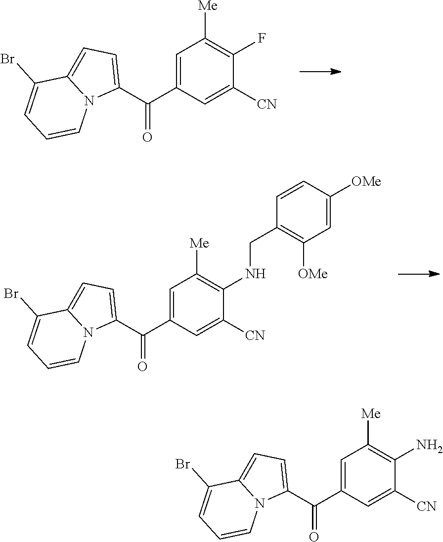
C1=C(C(C2=CC=C3N2C=CC=C3Br)=O)C=C([CN])C(F)=C1[Me].C1=C(C(C2=CC=C3N2C=CC=C3Br)=O)C=C([CN])C(NCC2=C([OMe])C=C([OMe])C=C2)=C1[Me].C1=C(C(C2=CC=C3N2C=CC=C3Br)=O)C=C([CN])C(N)=C1[Me]
